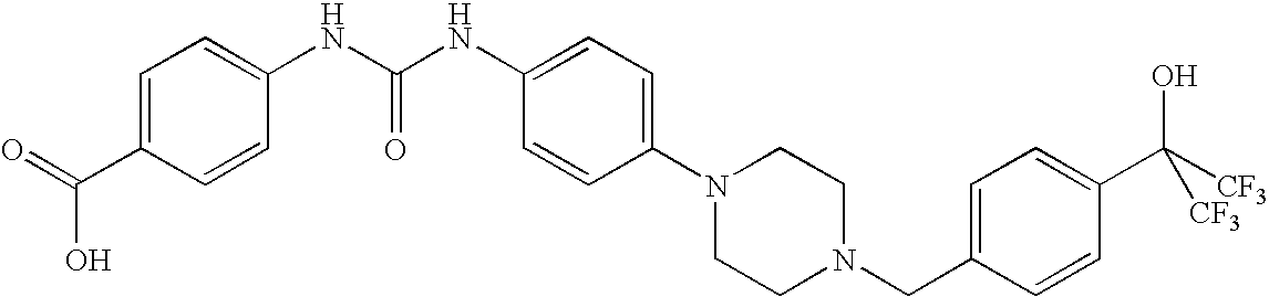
OC(C1=CC=C(NC(NC2=CC=C(N3CCN(CC4=CC=C(C(O)([CF3])[CF3])C=C4)CC3)C=C2)=O)C=C1)=O
